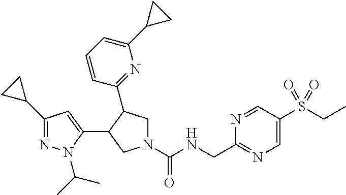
N1(C(NCC2=NC=C(S(CC)(=O)=O)C=N2)=O)CC(C2=NC(C3CC3)=CC=C2)C(C2=CC(C3CC3)=NN2C(C)C)C1
